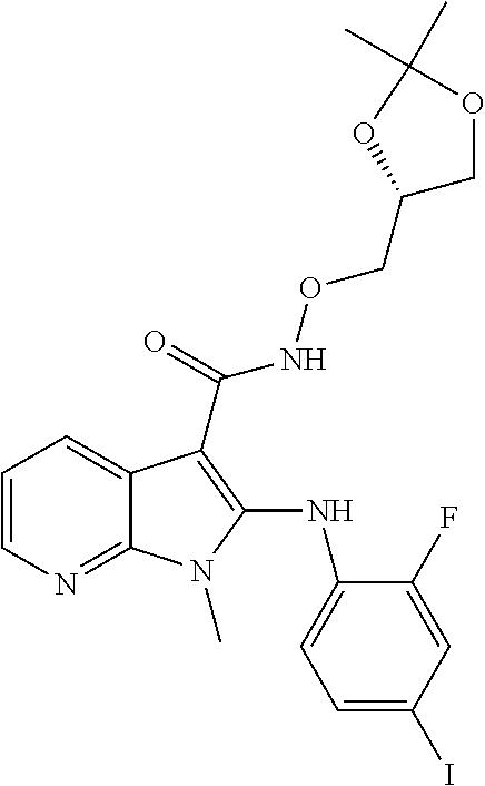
C1=CN=C2C(=C1)C(C(NOCC1COC(C)(C)O1)=O)=C(NC1=CC=C(I)C=C1F)N2C
